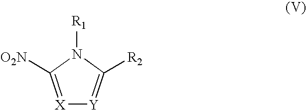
[X]1=C([O2N])N([R1])C([R2])=[Y]1
